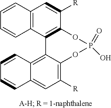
C1=CC2=C(C=C1)C1=C(C([R])=C2)OP(=O)(O)OC2=C([R])C=C3C(=C12)C=CC=C3
